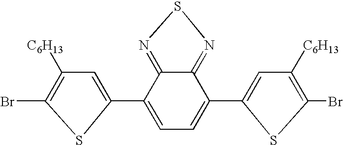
S1C(C2=CC=C(C3=CC([C6H13])=C(Br)S3)C3=NSN=C23)=CC([C6H13])=C1Br
